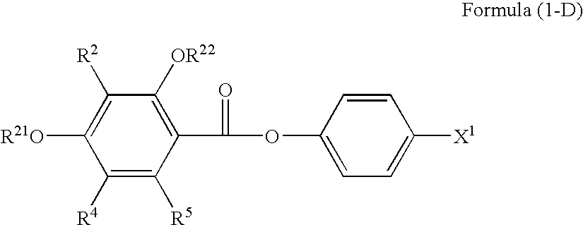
C1([R4])=C([R5])C(C(OC2=CC=C([X1])C=C2)=O)=C([OR22])C([R2])=C1[R21O]
